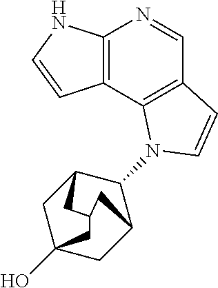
C12(O)CC3C(N4C5=C(C=NC6=C5C=CN6)C=C4)C(C1)CC(C3)C2
